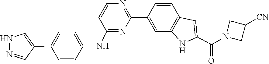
C1=CN=C(C2=CC3=C(C=C2)C=C(C(N2CC([CN])C2)=O)N3)N=C1NC1=CC=C(C2=CNN=C2)C=C1
